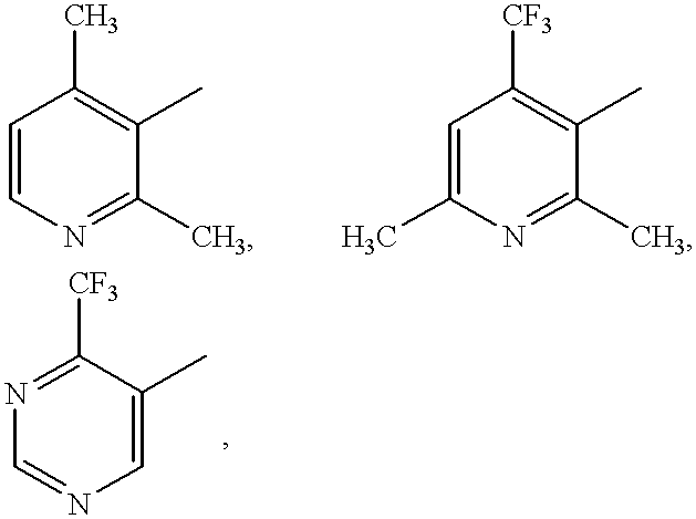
C1=CN=C(C)C(C)=C1C.C1=C(C)N=C(C)C(C)=C1[CF3].N1=C([CF3])C(C)=CN=C1
